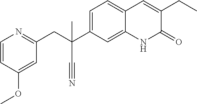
C(C1=CC=C2C(=C1)NC(=O)C(CC)=C2)(CC1=NC=CC(OC)=C1)(C#N)C
